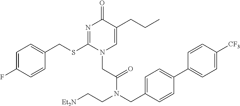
C1=C(F)C=CC(CSC2=NC(=O)C(CCC)=CN2CC(=O)N(CC2=CC=C(C3=CC=C([CF3])C=C3)C=C2)CC[Et2N])=C1
